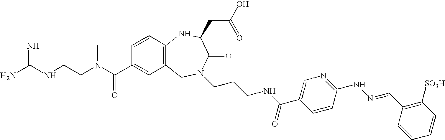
NC(=N)NCCN(C(C1=CC2=C(C=C1)NC(CC(=O)O)C(=O)N(CCCNC(C1=CN=C(NN=CC3=C([SO3H])C=CC=C3)C=C1)=O)C2)=O)C
